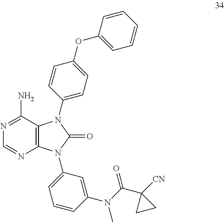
C12=C(C(N)=NC=N1)N(C1=CC=C(OC3=CC=CC=C3)C=C1)C(=O)N2C1=CC=CC(N(C(=O)C2([CN])CC2)C)=C1
